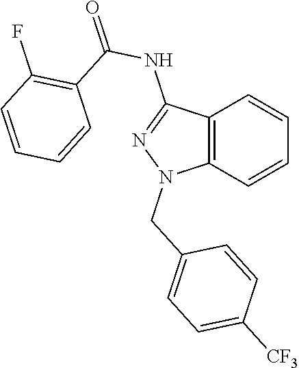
C12=C(C=CC=C1)N(CC1=CC=C([CF3])C=C1)N=C2NC(=O)C1=C(F)C=CC=C1
